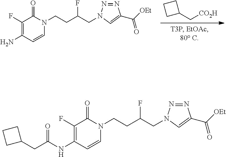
NC1=C(F)C(=O)N(CCC(CN2N=NC(C([OEt])=O)=C2)F)C=C1.C([CO2H])C1CCC1.N(C1=C(F)C(=O)N(CCC(CN2N=NC(C([OEt])=O)=C2)F)C=C1)C(CC1CCC1)=O
